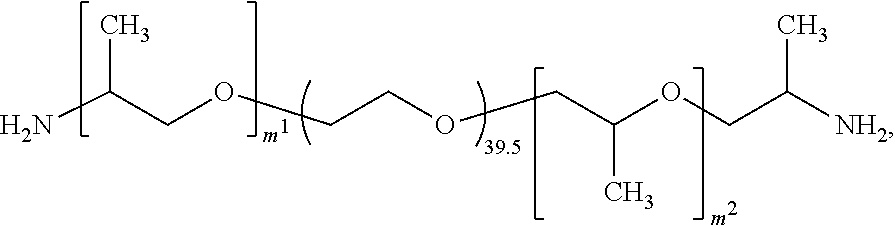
NC(COCCOCC(OCC([NH2])C)C)C
